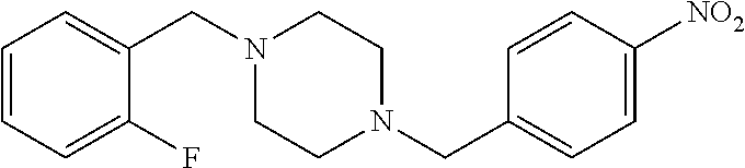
C1=CC=C(F)C(CN2CCN(CC3=CC=C([NO2])C=C3)CC2)=C1
